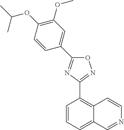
C1=CC=C2C(=C1C1=NOC(C3=CC(OC)=C(OC(C)C)C=C3)=N1)C=CN=C2
